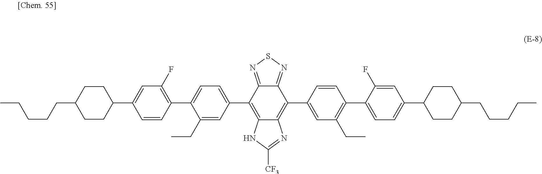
CCCCCC1CCC(C2=CC(F)=C(C3=CC=C(C4=C5C(=C(C6=CC(CC)=C(C7=CC=C(C8CCC(CCCCC)CC8)C=C7F)C=C6)C6=NSN=C46)N=C([CF3])N5)C=C3CC)C=C2)CC1
